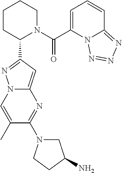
N12C(=CC(C3N(C(C4=CC=CC5=NN=NN45)=O)CCCC3)=N1)N=C(N1CC(N)CC1)C(C)=C2
